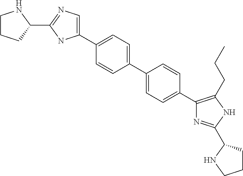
C1(C2=CC=C(C3=CC=C(C4=C(CCC)NC(C5CCCN5)=N4)C=C3)C=C2)=CN=C(C2NCCC2)N1
